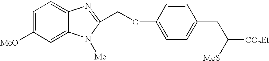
C1=C([MeO])C=C2C(=C1)N=C(COC1=CC=C(CC([MeS])[CO2Et])C=C1)N2[Me]
